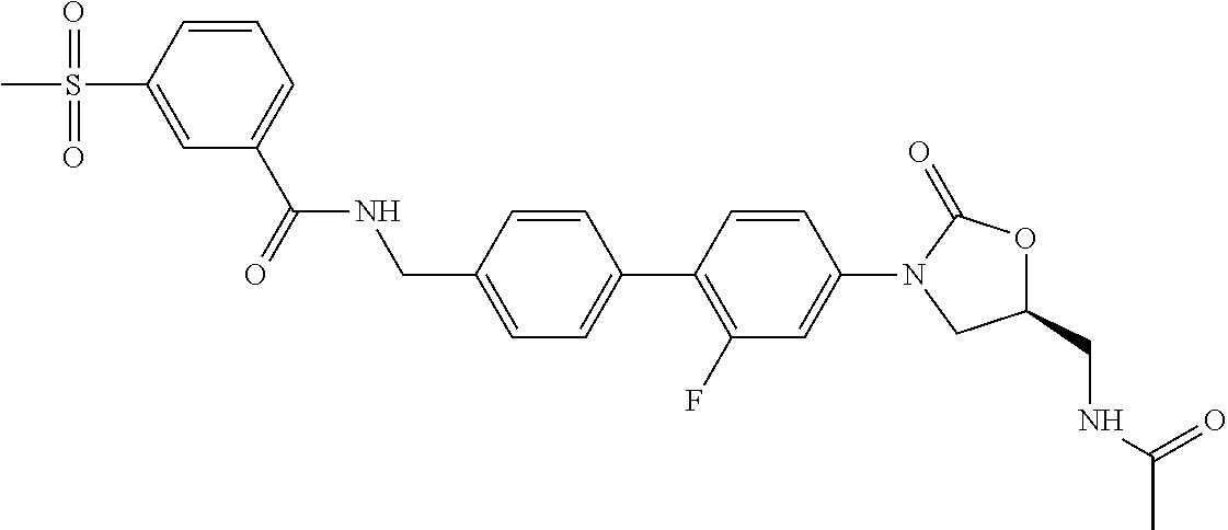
C(C1=CC=C(C2=C(F)C=C(N3CC(CNC(C)=O)OC3=O)C=C2)C=C1)NC(=O)C1=CC=CC(S(=O)(=O)C)=C1
